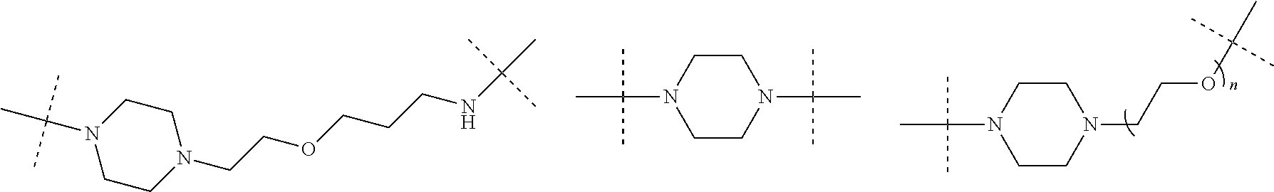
C1CN(CCOC(C)(C)C)CCN1C(C)(C)C.N1(C(C)(C)C)CCN(CCOCCCNC(C)(C)C)CC1.C1CN(C(C)(C)C)CCN1C(C)(C)C
